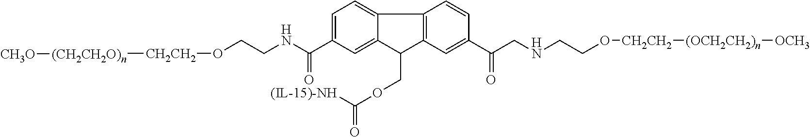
C(NCCO[CH2CH2][(CH2CH2O)n][CH3O])(=O)C1=CC=C2C(=C1)C(COC([(IL-15)-NH])=O)C1=C2C=CC(C(CNCCO[CH2CH2][(OCH2CH2)n][OCH3])=O)=C1
